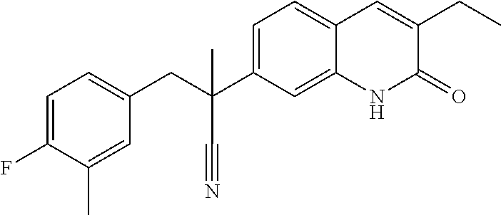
C1(C)=CC(CC(C#N)(C2=CC=C3C(=C2)NC(=O)C(CC)=C3)C)=CC=C1F
